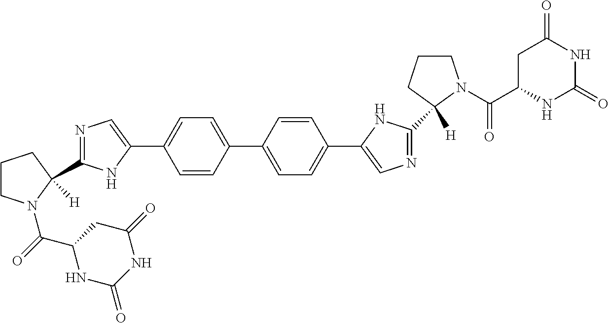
C1(C2=CC=C(C3=CN=C(C4([H])CCCN4C(=O)C4NC(=O)NC(=O)C4)N3)C=C2)=CC=C(C2=CN=C(C3([H])N(C(C4NC(=O)NC(=O)C4)=O)CCC3)N2)C=C1
